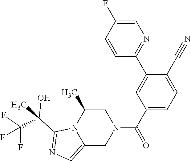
C12=CN=C(C(C)(C(F)(F)F)O)N1C(C)CN(C(C1=CC=C(C#N)C(C3=NC=C(F)C=C3)=C1)=O)C2
